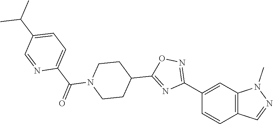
C12=C(C=C(C3=NOC(C4CCN(C(=O)C5=CC=C(C(C)C)C=N5)CC4)=N3)C=C1)N(C)N=C2
